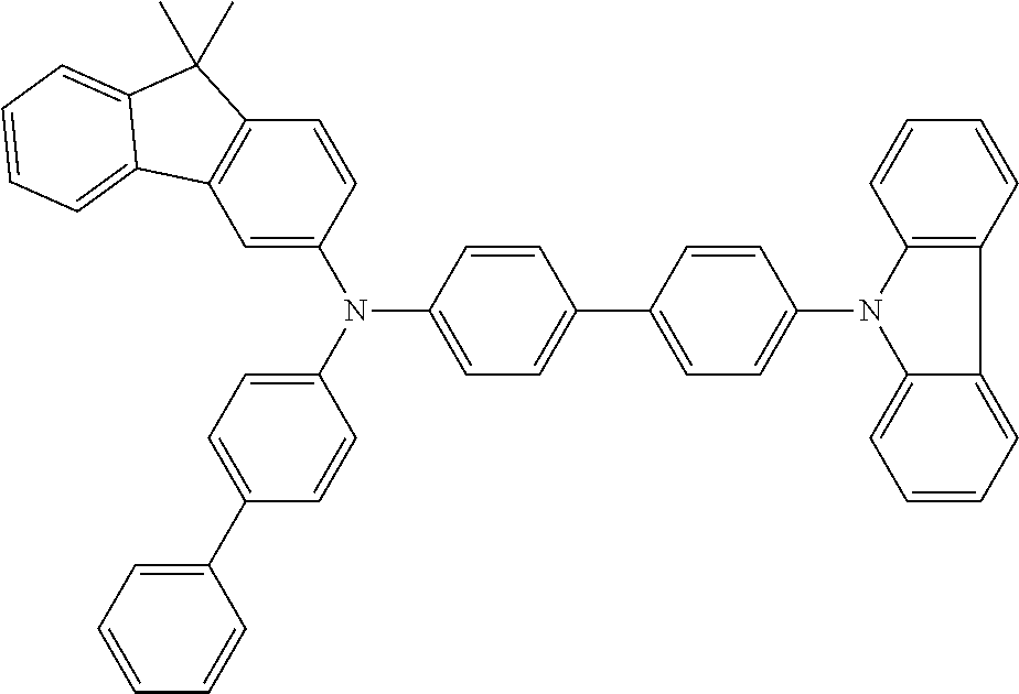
C1=C(N(C2=CC=C(C3=CC=C(N4C5=CC=CC=C5C5=C4C=CC=C5)C=C3)C=C2)C2=CC=C(C3=CC=CC=C3)C=C2)C=CC2=C1C1=CC=CC=C1C2(C)C
